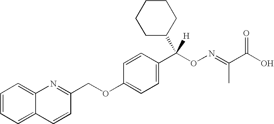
C1=CC=C2C(=C1)N=C(COC1=CC=C(C(ON=C(C(O)=O)C)(C3CCCCC3)[H])C=C1)C=C2
